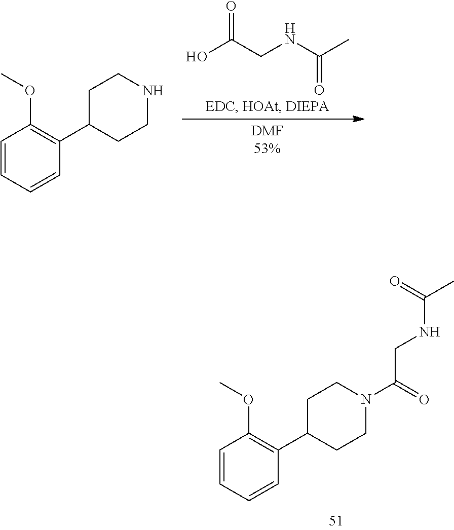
O=C(CNC(C)=O)O.C1=CC=CC(C2CCNCC2)=C1OC.C1=CC=CC(C2CCN(C(=O)CNC(C)=O)CC2)=C1OC
